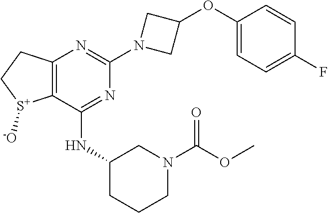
C12=C(C(NC3CCCN(C(OC)=O)C3)=NC(N3CC(OC4=CC=C(F)C=C4)C3)=N1)[S+]([-O])CC2
